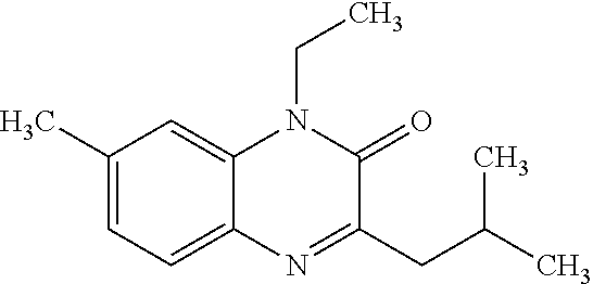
C1(C)=CC=C2C(=C1)N(CC)C(=O)C(CC(C)C)=N2
